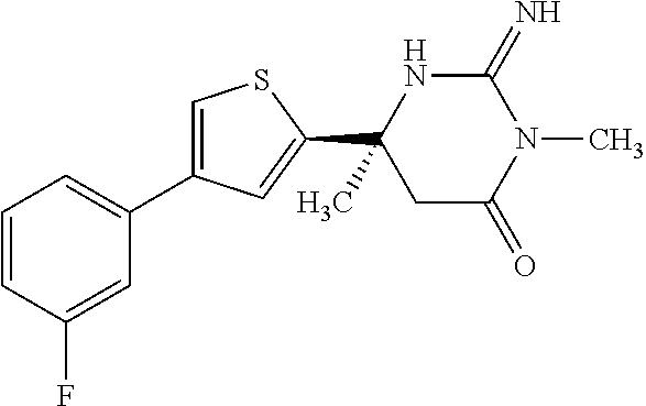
C1(=N)NC(C2=CC(C3=CC=CC(F)=C3)=CS2)(C)CC(=O)N1C
